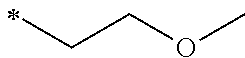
O(CCC)C
